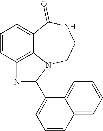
C1=CC2=C3C(=C1)C(=O)NCCN3C(C1=CC=CC3=CC=CC=C13)=N2
